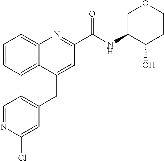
C1=NC(Cl)=CC(CC2=CC(C(NC3C(O)CCOC3)=O)=NC3=CC=CC=C23)=C1
